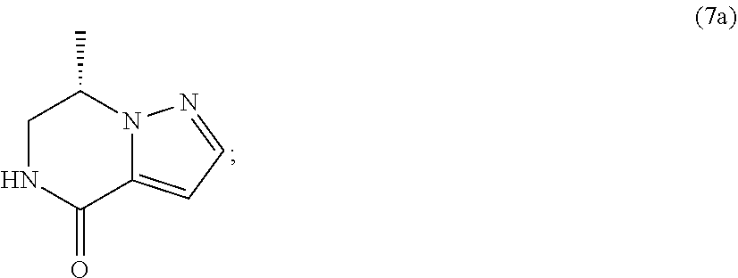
C1NC(=O)C2=CC=NN2C1C
